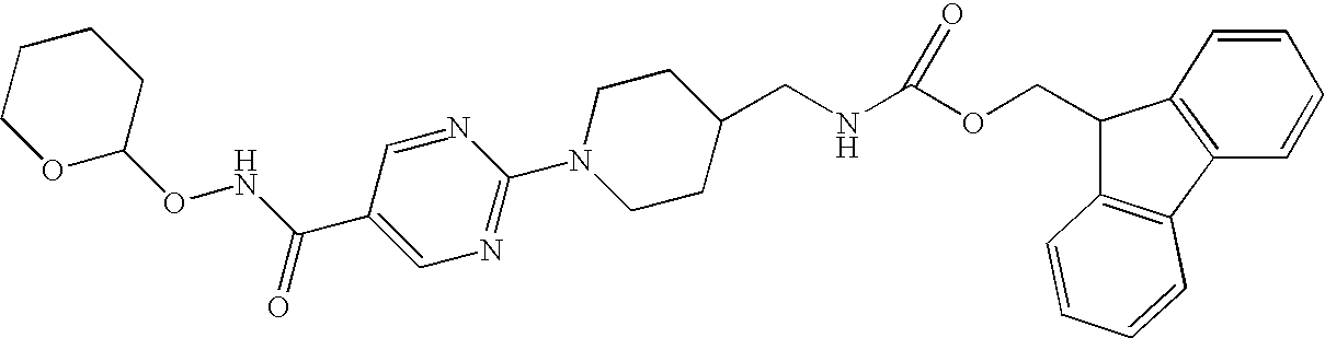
C1=NC(N2CCC(CNC(OCC3C4=C(C5=C3C=CC=C5)C=CC=C4)=O)CC2)=NC=C1C(NOC1OCCCC1)=O
